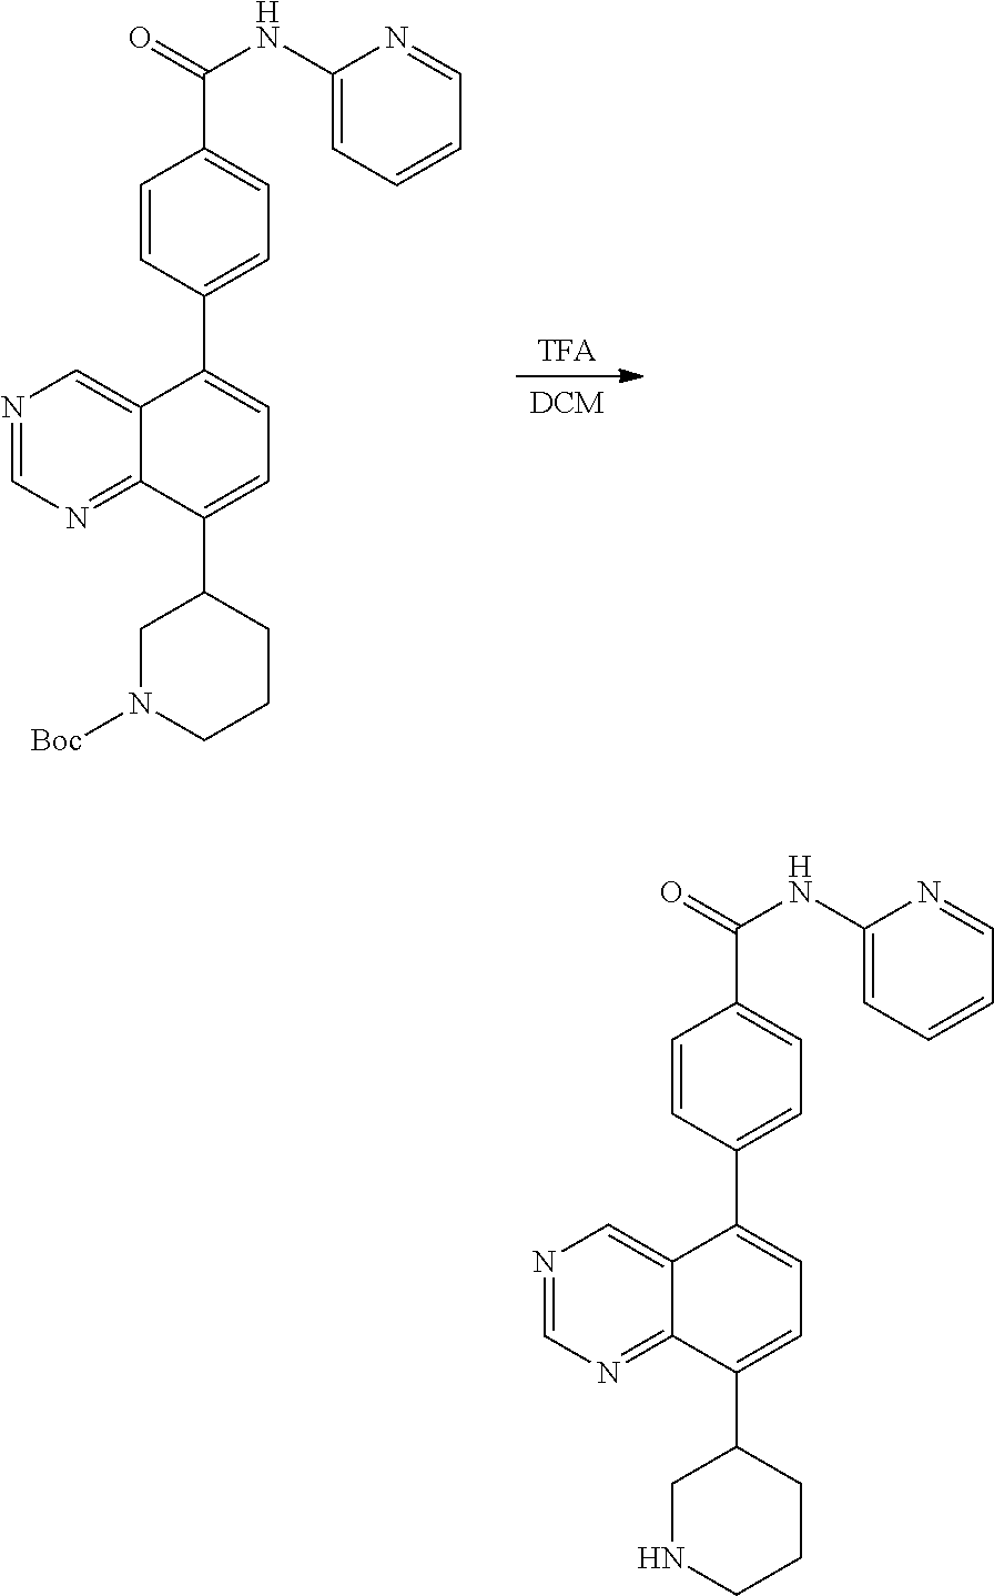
[DCM].[TFA].N1=CN=C2C(=C1)C(C1=CC=C(C(=O)NC3=CC=CC=N3)C=C1)=CC=C2C1CN([Boc])CCC1.N1=CN=C2C(=C1)C(C1=CC=C(C(=O)NC3=CC=CC=N3)C=C1)=CC=C2C1CNCCC1
